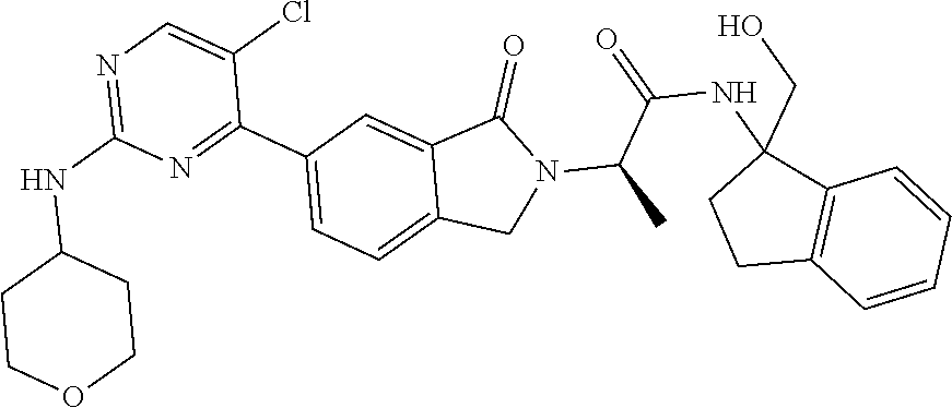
C1COCCC1NC1=NC=C(Cl)C(C2=CC=C3C(=C2)C(=O)N(C(C)C(=O)NC2(CO)C4=C(C=CC=C4)CC2)C3)=N1
